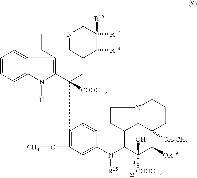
C1=CC=C2C(=C1)C1=C(N2[H])C([COOCH3])(C2=C(OC)C=C3C(=C2)C24C(N3[R15])C([COOCH3])(O)C([OR19])C3([CH2CH3])C2N(CC4)CC=C3)CC2CN(CC1)CC([R17])([R15])C2[R18]
